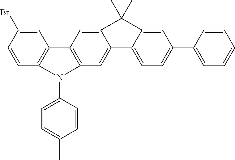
C1=C(Br)C=CC2=C1C1=C(C=C3C4=CC=C(C5=CC=CC=C5)C=C4C(C)(C)C3=C1)N2C1=CC=C(C)C=C1
